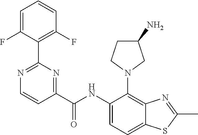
C1(NC(C2=NC(C3=C(F)C=CC=C3F)=NC=C2)=O)=CC=C2C(=C1N1CCC(N)C1)N=C(C)S2
